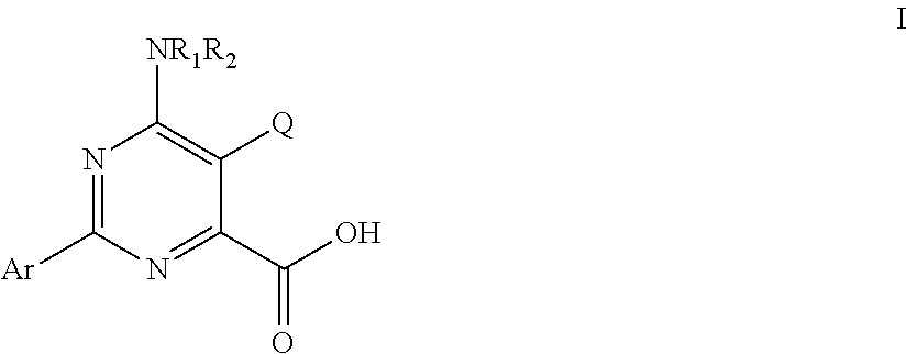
N1=C([Ar])N=C(C(O)=O)C([Q])=C1[NR1R2]
